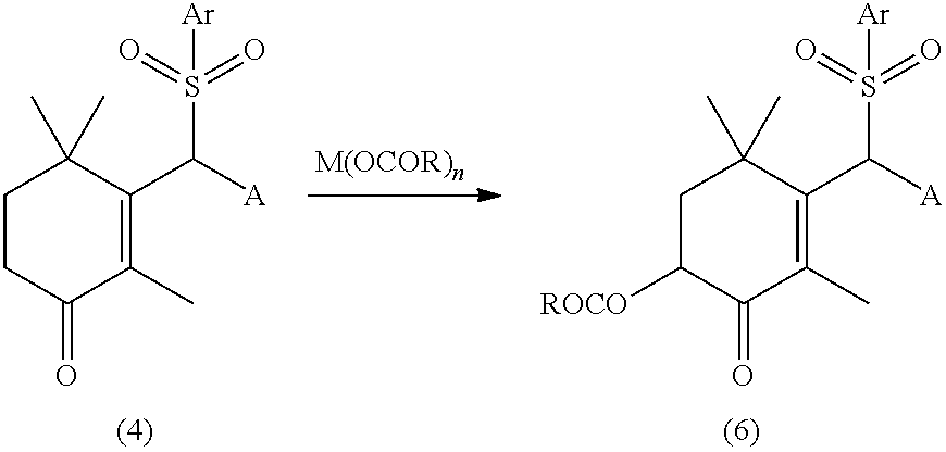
C1CC(=O)C(C)=C(C([A])S(=O)(=O)[Ar])C1(C)C.C1C([ROCO])C(=O)C(C)=C(C([A])S(=O)(=O)[Ar])C1(C)C
